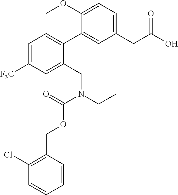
C1([F3C])=CC=C(C2=CC(CC(=O)O)=CC=C2OC)C(CN(C(OCC2=C(Cl)C=CC=C2)=O)CC)=C1
